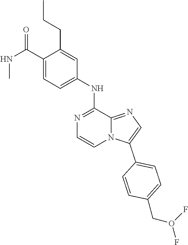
N(C(C1=CC=C(NC2=NC=CN3C2=NC=C3C2=CC=C(CO(F)F)C=C2)C=C1CCC)=O)C
